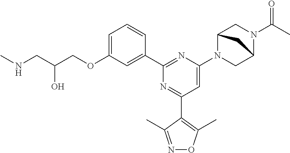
C1=C(OCC(CNC)O)C=C(C2=NC(N3C4CN(C(C)=O)C(C3)C4)=CC(C3=C(C)ON=C3C)=N2)C=C1
